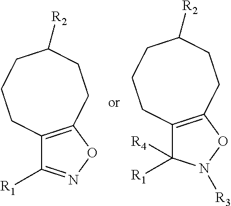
C12=C(ON=C1[R1])CCC([R2])CCC2.C12=C(ON([R3])C1([R1])[R4])CCC([R2])CCC2
